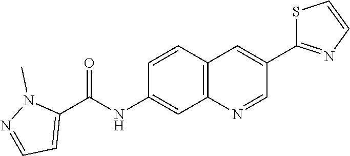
C12=C(C=C(NC(C3=CC=NN3C)=O)C=C1)N=CC(C1=NC=CS1)=C2
